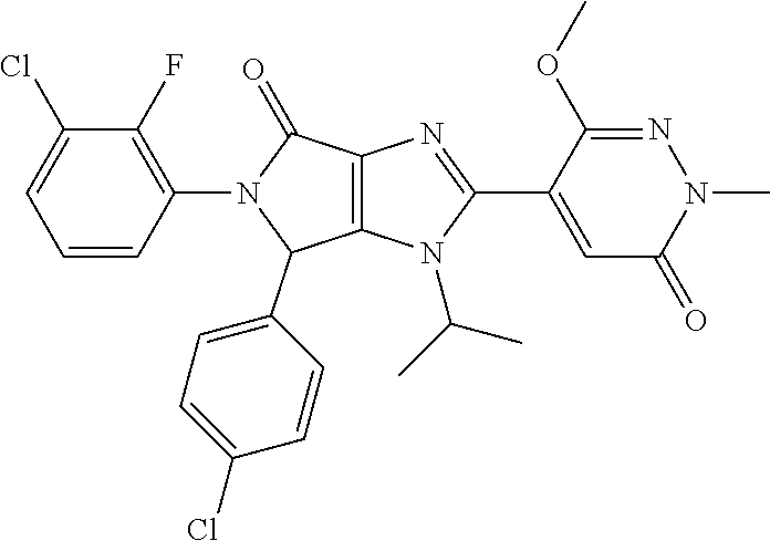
C1=CC(N2C(=O)C3=C(C2C2=CC=C(Cl)C=C2)N(C(C)C)C(C2=CC(=O)N(C)N=C2OC)=N3)=C(F)C(Cl)=C1
